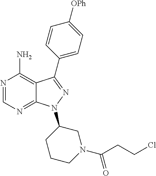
N1=CN=C2C(=C1N)C(C1=CC=C([OPh])C=C1)=NN2C1CCCN(C(=O)CCCl)C1
